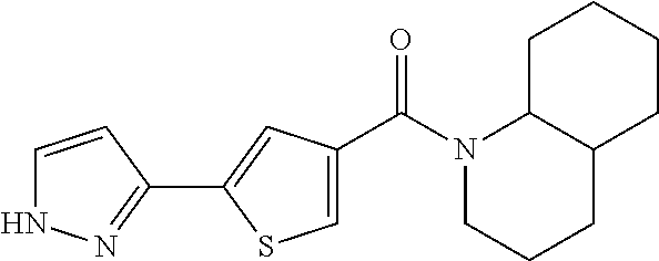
N1(C(=O)C2=CSC(C3=NNC=C3)=C2)CCCC2C1CCCC2
